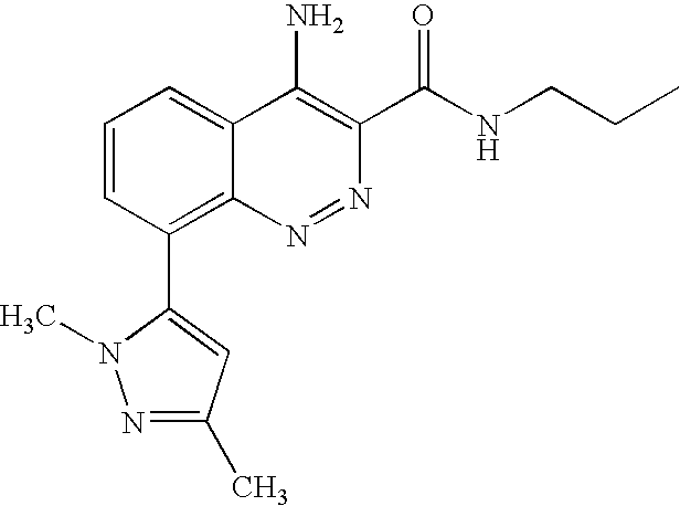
C1(C2=C3N=NC(C(NCCC)=O)=C(N)C3=CC=C2)=CC(C)=NN1C
